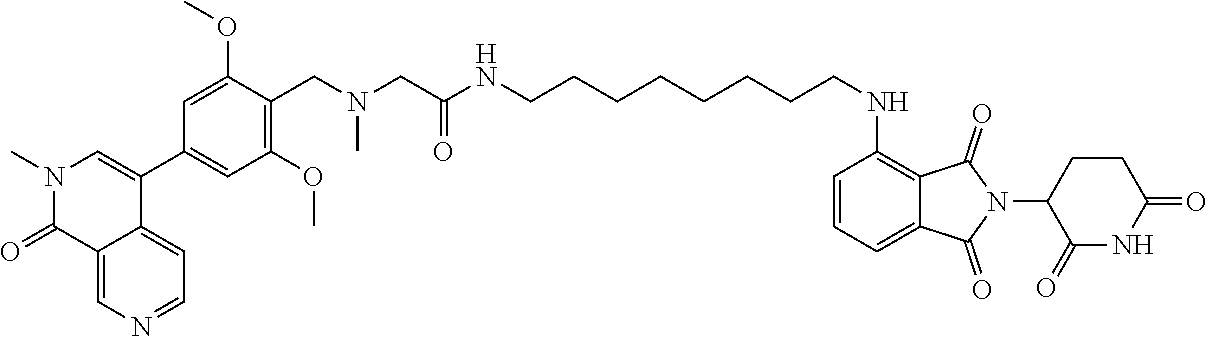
N(C)(CC(NCCCCCCCCNC1=C2C(=O)N(C3C(=O)NC(=O)CC3)C(=O)C2=CC=C1)=O)CC1=C(OC)C=C(C2=CN(C)C(=O)C3=CN=CC=C23)C=C1OC
